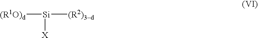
[(R1O)d][Si]([(R2)3d])[X]
